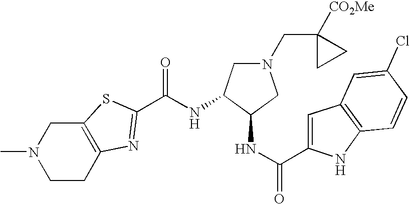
CN1CCC2=C(C1)SC(C(NC1C(NC(=O)C3=CC4=C(N3)C=CC(Cl)=C4)CN(CC3([CO2Me])CC3)C1)=O)=N2
